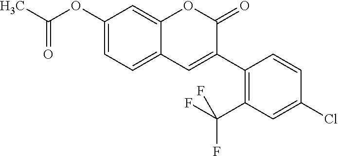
C1(OC(C)=O)=CC=C2C(=C1)OC(=O)C(C1=C(C(F)(F)F)C=C(Cl)C=C1)=C2
